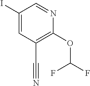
C1(I)=CC(C#N)=C(OC(F)F)N=C1
